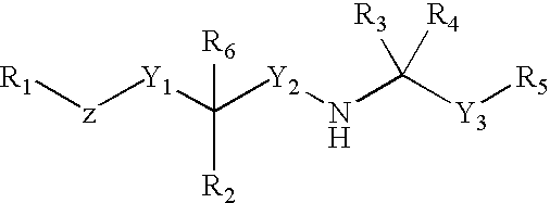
[R1][z][Y1]C([Y2]NC([R3])([R4])[Y3][R5])([R6])[R2]
